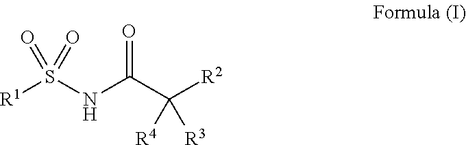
[R1]S(NC(C([R2])([R4])[R3])=O)(=O)=O
